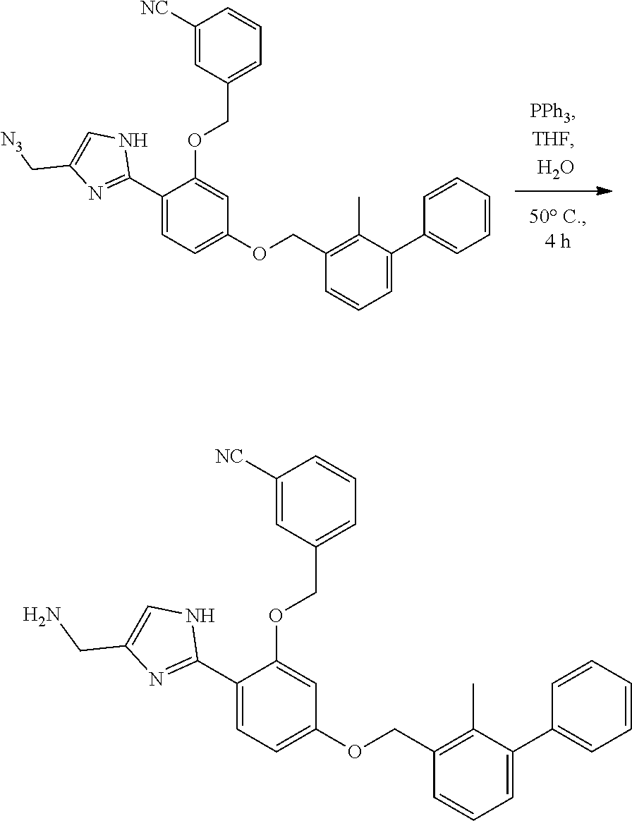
C1([NC])=CC(COC2=CC(OCC3=C(C)C(C4=CC=CC=C4)=CC=C3)=CC=C2C2=NC(C[N3])=CN2)=CC=C1.C1([NC])=CC(COC2=CC(OCC3=C(C)C(C4=CC=CC=C4)=CC=C3)=CC=C2C2=NC(CN)=CN2)=CC=C1
